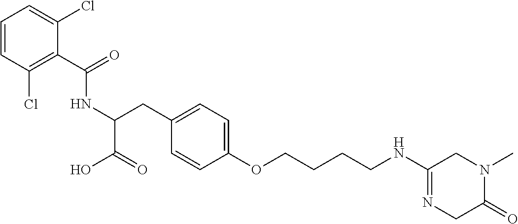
C(C1=C(Cl)C=CC=C1Cl)(=O)NC(CC1=CC=C(OCCCCNC2=NCC(=O)N(C)C2)C=C1)C(O)=O
